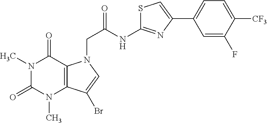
N1(C)C(=O)N(C)C2=C(C1=O)N(CC(NC1=NC(C3=CC=C([CF3])C(F)=C3)=CS1)=O)C=C2Br
